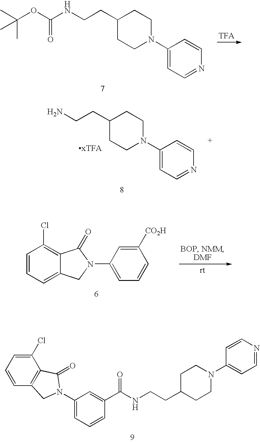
C1(CCNC(OC(C)(C)C)=O)CCN(C2=CC=NC=C2)CC1.C1(CCN)CCN(C2=CC=NC=C2)CC1.C1=CC=C2C(=C1Cl)C(=O)N(C1=CC=CC([CO2H])=C1)C2.C1(CCNC(C2=CC(N3CC4=C(C(Cl)=CC=C4)C3=O)=CC=C2)=O)CCN(C2=CC=NC=C2)CC1
